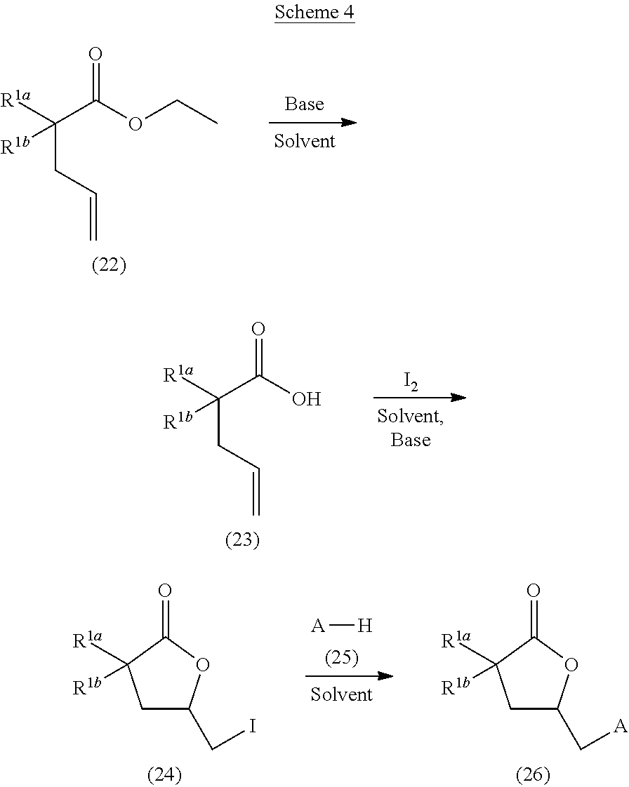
O=C(OCC)C([R1a])(CC=C)[R1b].O=C(O)C([R1a])(CC=C)[R1b].[I2].C1C(CI)OC(=O)C1([R1a])[R1b].C1C(C[A])OC(=O)C1([R1a])[R1b].[A][H]
